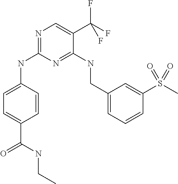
C1=CC(NC2=NC=C(C(F)(F)F)C(NCC3=CC=CC(S(C)(=O)=O)=C3)=N2)=CC=C1C(NCC)=O
